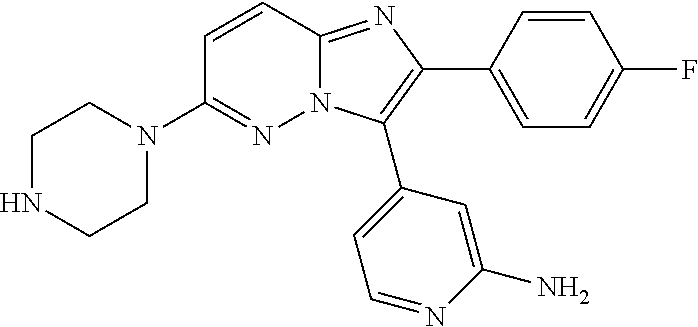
N1=C(N2CCNCC2)C=CC2=NC(C3=CC=C(F)C=C3)=C(C3=CC=NC(N)=C3)N12
